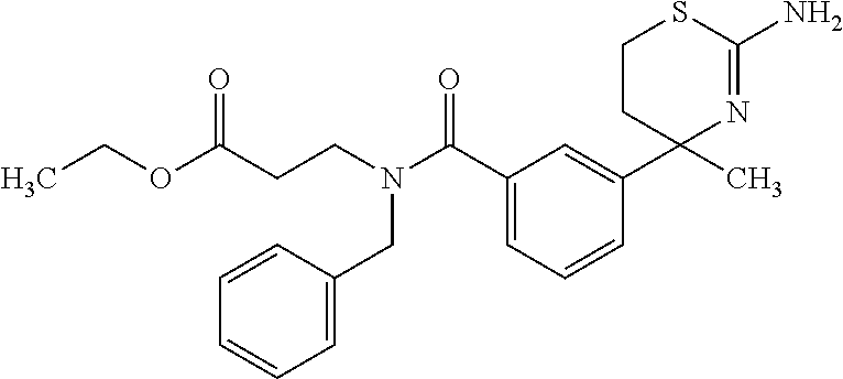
C1(C(N(CCC(OCC)=O)CC2=CC=CC=C2)=O)=CC=CC(C2(C)N=C(N)SCC2)=C1
